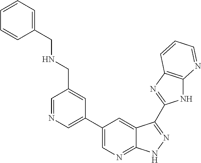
C1=NC=C(C2=CN=C3C(=C2)C(C2=NC4=C(N2)N=CC=C4)=NN3)C=C1CNCC1=CC=CC=C1
